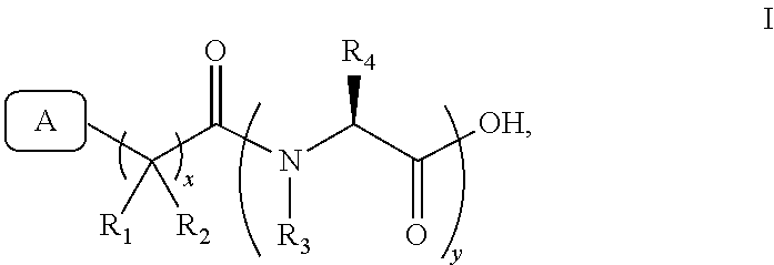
[A].O=C(N(C(C([OH])=O)[R4])[R3])C(C)([R1])[R2]
